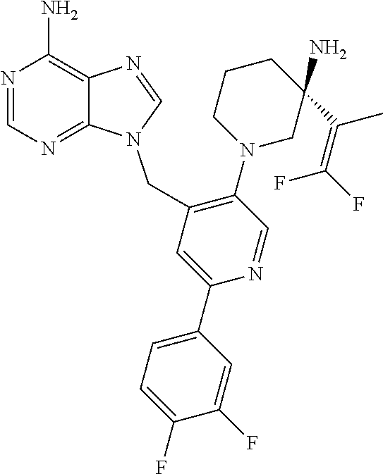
N1(CC2=C(N3CCCC(C(=C(F)F)C)(N)C3)C=NC(C3=CC=C(F)C(F)=C3)=C2)C2=NC=NC(N)=C2N=C1
